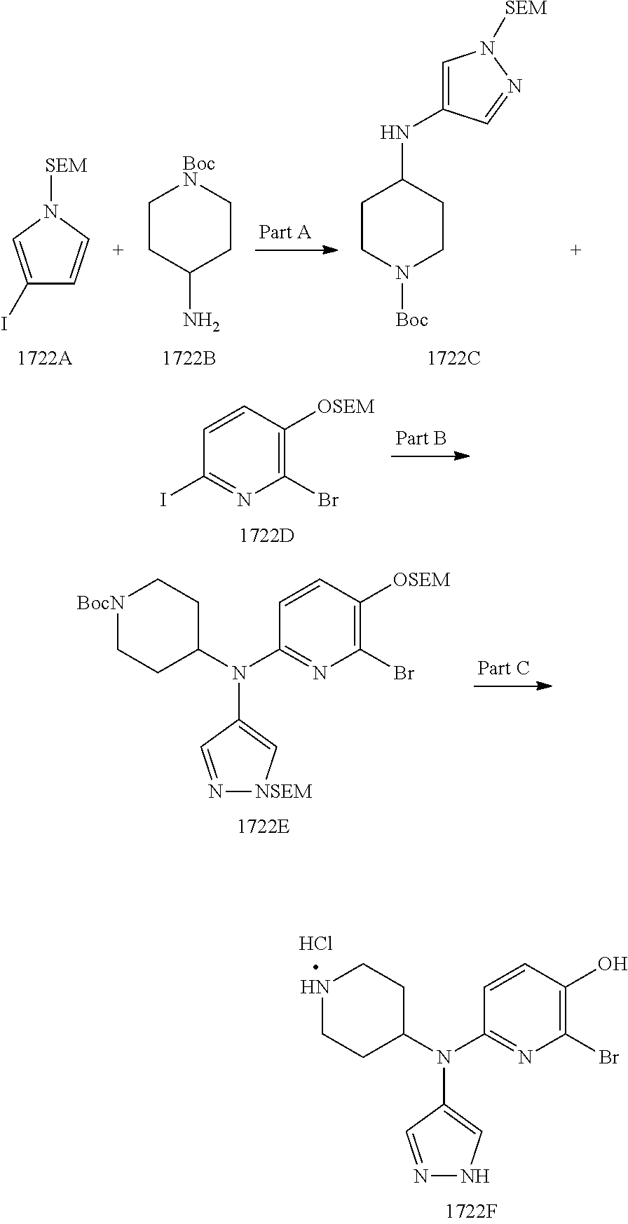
C1(I)=CN([SEM])C=C1.C1CC(N)CC[BocN]1.C1CN([Boc])CCC1NC1=CN([SEM])N=C1.C1=CC([OSEM])=C(Br)N=C1I.[BocN]1CCC(N(C2=NC(Br)=C([OSEM])C=C2)C2=C[NSEM]N=C2)CC1.N1CCC(N(C2=NC(Br)=C(O)C=C2)C2=CNN=C2)CC1
